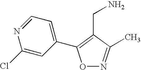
O1N=C(C)C(CN)=C1C1=CC=NC(Cl)=C1
